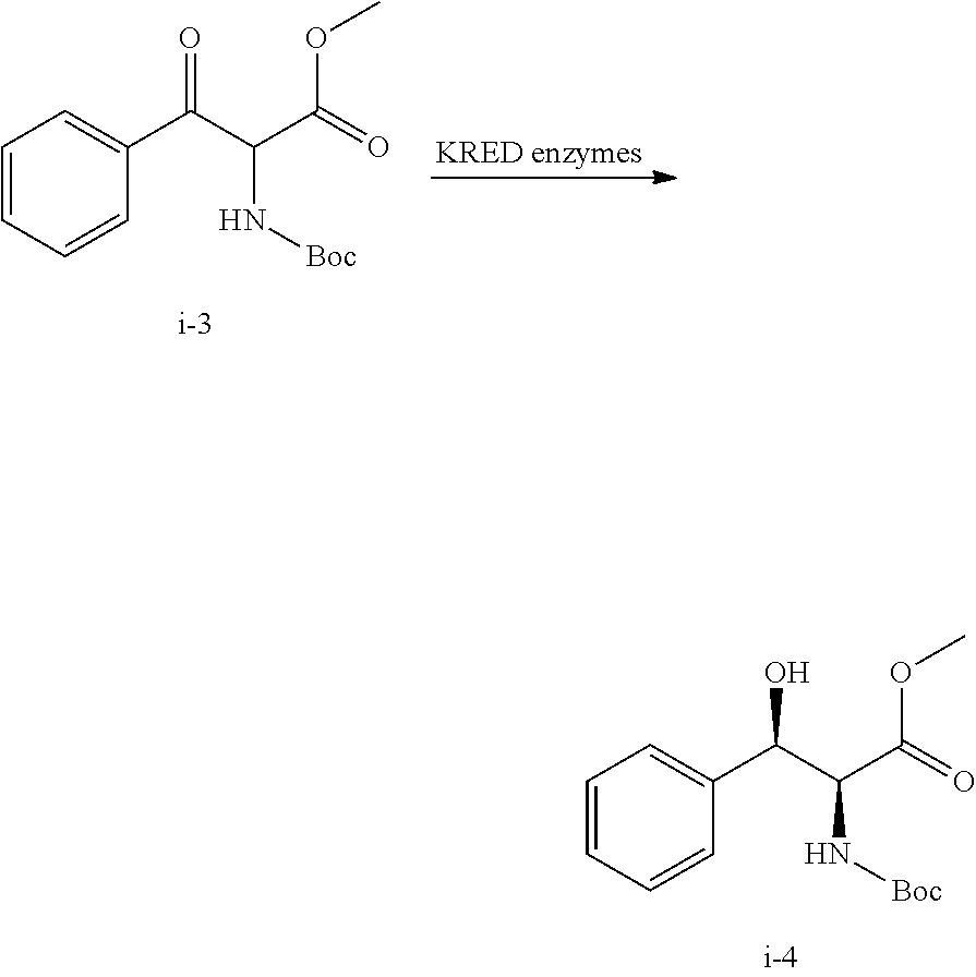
C1=CC=CC(C(C(C(=O)OC)N[Boc])=O)=C1.C1=CC=CC(C(C(C(=O)OC)N[Boc])O)=C1
